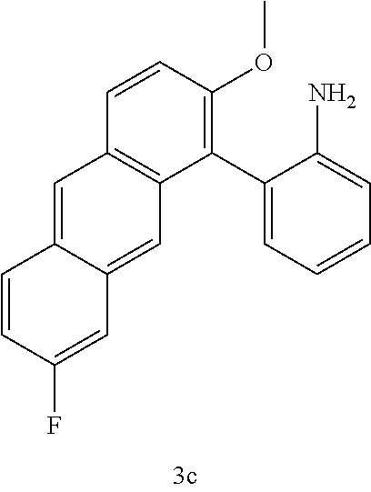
C1(C2=CC=CC=C2N)=C(OC)C=CC2=C1C=C1C(=C2)C=CC(F)=C1
